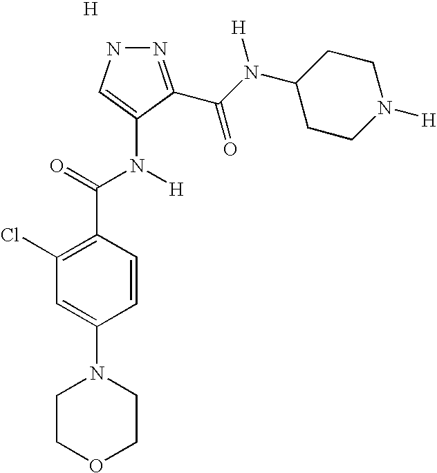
[H].N1N=C(C(N(C2CCN([H])CC2)[H])=O)C(N(C(=O)C2=C(Cl)C=C(N3CCOCC3)C=C2)[H])=C1
